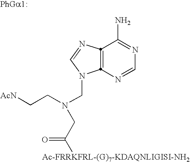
N1=CN=C(N)C2=C1N(CN(CC[AcN])CC(=O)[Ac-FRRKFRL-(G)7-KDAQNLIGISI-NH2])C=N2
